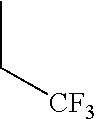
CC[CF3]
